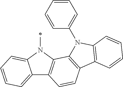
C12=CC=CC=C1N(C)C1=C2C=CC2=C1N(C1=CC=CC=C1)C1=C2C=CC=C1
